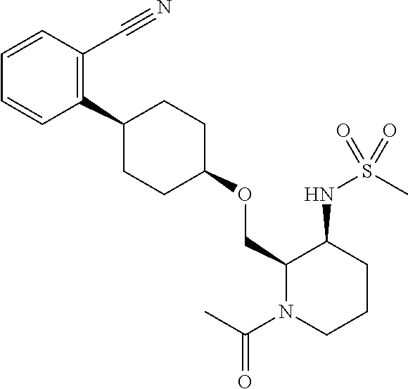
C1(COC2CCC(C3=C(C#N)C=CC=C3)CC2)N(C(C)=O)CCCC1NS(C)(=O)=O
